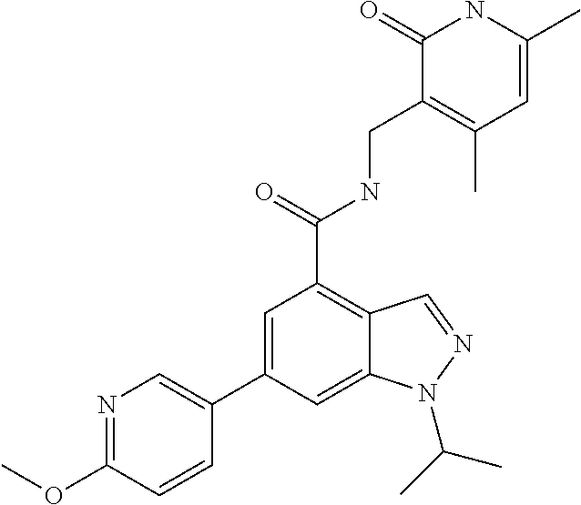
C1(C2=CN=C(OC)C=C2)=CC(C(NCC2=C(C)C=C(C)NC2=O)=O)=C2C(=C1)N(C(C)C)N=C2
